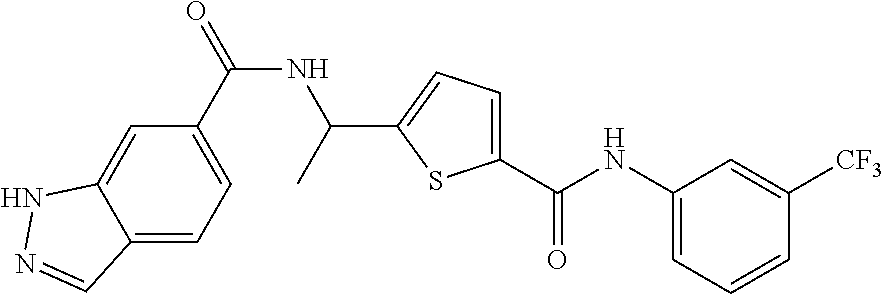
C1(C(=O)NC(C)C2=CC=C(C(NC3=CC=CC([CF3])=C3)=O)S2)=CC=C2C(=C1)NN=C2
